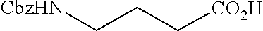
[CbzHN]CCC[CO2H]
